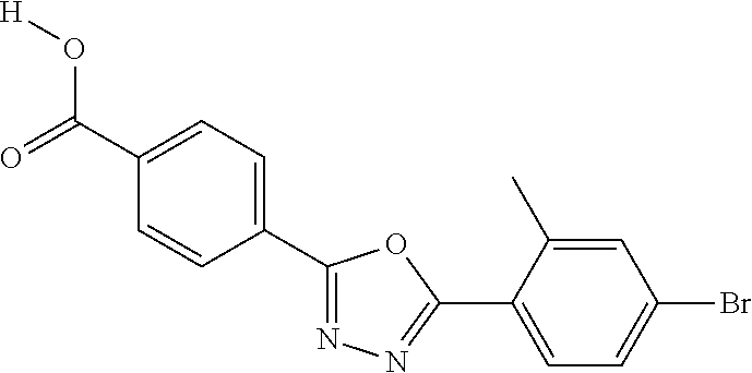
C1(C(=O)O[H])=CC=C(C2=NN=C(C3=CC=C(Br)C=C3C)O2)C=C1
